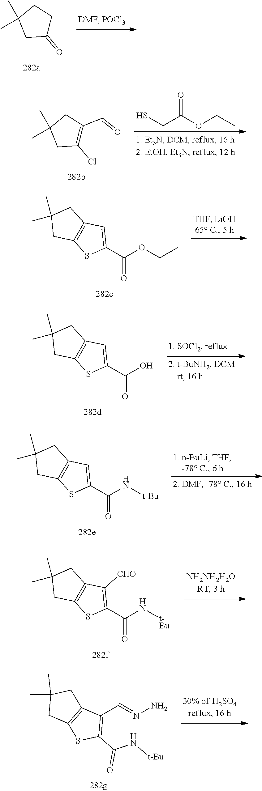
C1(=O)CCC(C)(C)C1.SCC(OCC)=O.C1(Cl)=C(C=O)CC(C)(C)C1.C1(C(OCC)=O)=CC2=C(S1)CC(C)(C)C2.C1(C(O)=O)=CC2=C(S1)CC(C)(C)C2.C1(C(N[t-Bu])=O)=CC2=C(S1)CC(C)(C)C2.C1(C(N[t-Bu])=O)=C([CHO])C2=C(S1)CC(C)(C)C2.C1(C(N[t-Bu])=O)=C(C=NN)C2=C(S1)CC(C)(C)C2
